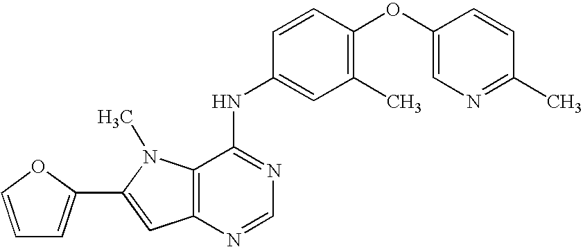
C1=COC(C2=CC3=C(N2C)C(NC2=CC(C)=C(OC4=CN=C(C)C=C4)C=C2)=NC=N3)=C1
